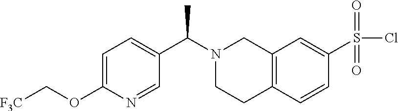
C1=C(OC[F3C])N=CC(C(N2CCC3=C(C2)C=C(S(Cl)(=O)=O)C=C3)C)=C1
